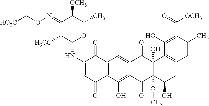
C1(NC2OC(C)C([OCH3])C(=NOC[HO2C])C2[H3CO])=CC(=O)C2=C(C1=O)C=C1C(=C2O)C(=O)C2(OC)C(O)(C1=O)C1=C(CC2O)C=C(C)C(C(=O)[OCH3])=C1O
